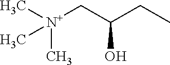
[N+](CC(CC)O)(C)(C)C
